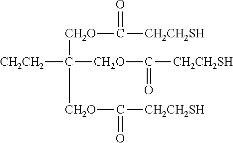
C([CH2O]C([CH2CH2SH])=O)([CH2O]C([CH2CH2SH])=O)([CH2O]C([CH2CH2SH])=O)[CH2CH2]
